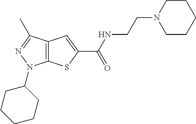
C12=C(C(C)=NN1C1CCCCC1)C=C(C(NCCN1CCCCC1)=O)S2
